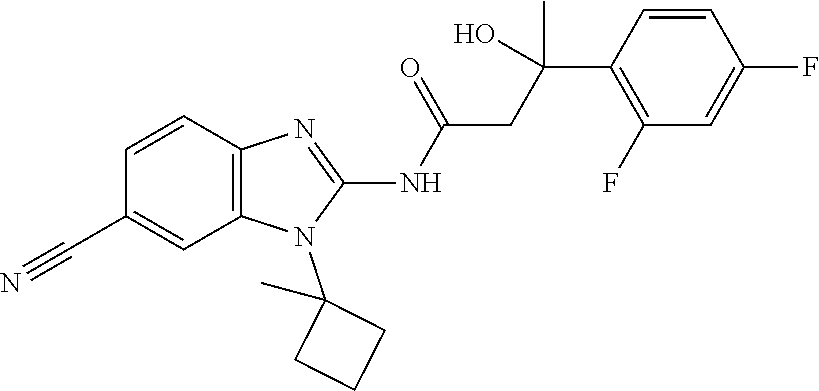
C1=CC2=C(C=C1C#N)N(C1(C)CCC1)C(NC(=O)CC(O)(C1=C(F)C=C(F)C=C1)C)=N2
